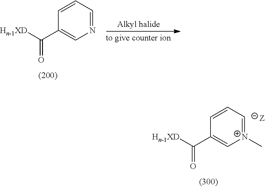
N1=CC=CC(C([Hn-1XD])=O)=C1.[N+]1(C)=CC=CC(C([Hn-1XD])=O)=C1
